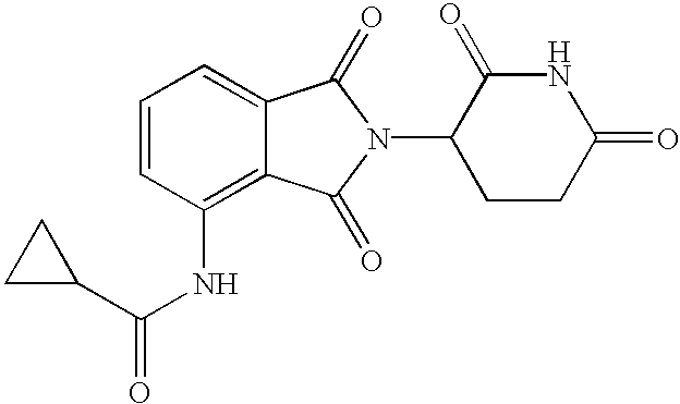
N1C(=O)CCC(N2C(=O)C3=CC=CC(NC(C4CC4)=O)=C3C2=O)C1=O
